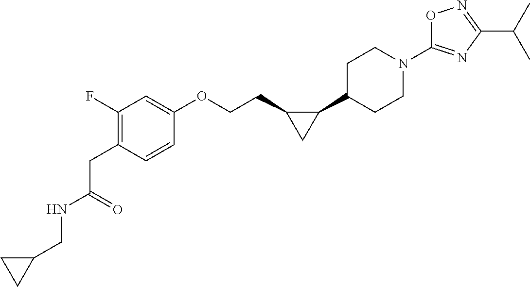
C(=O)(CC1=C(F)C=C(OCCC2C(C3CCN(C4=NC(C(C)C)=NO4)CC3)C2)C=C1)NCC1CC1
